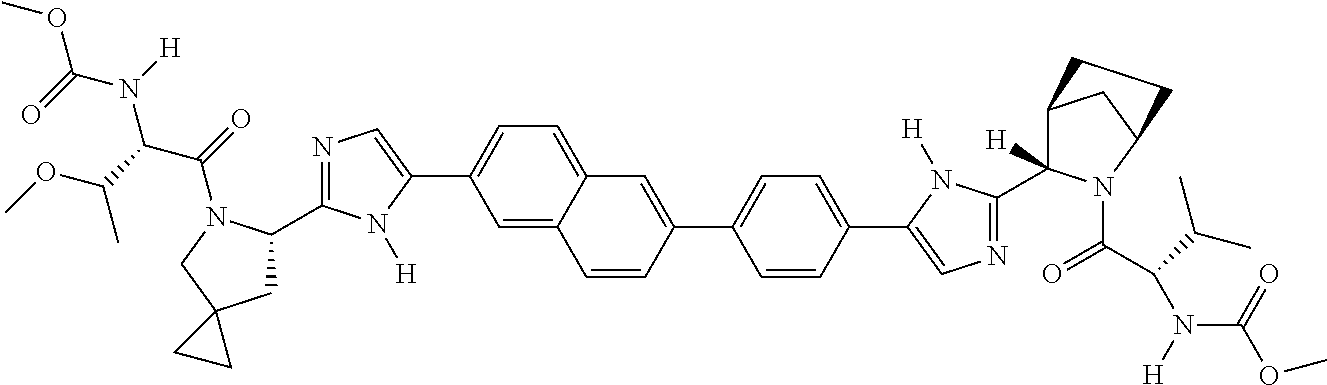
C1=C2C(=CC=C1C1=CN=C(C3CC4(CN3C(C(N(C(OC)=O)[H])C(OC)C)=O)CC4)N1[H])C=C(C1=CC=C(C3=CN=C(C4([H])C5CC(N4C(C(C(C)C)N([H])C(OC)=O)=O)CC5)N3[H])C=C1)C=C2
